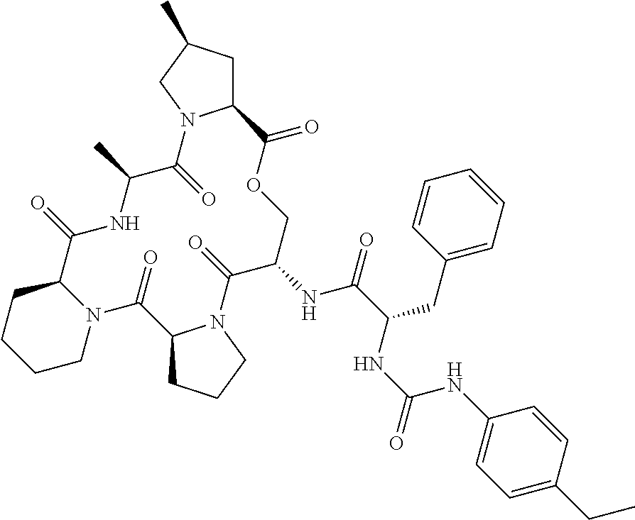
C12CC(C)CN1C(=O)C(C)NC(=O)C1CCCCN1C(=O)C1CCCN1C(=O)C(NC(=O)C(CC1=CC=CC=C1)NC(=O)NC1=CC=C(CC)C=C1)COC2=O
